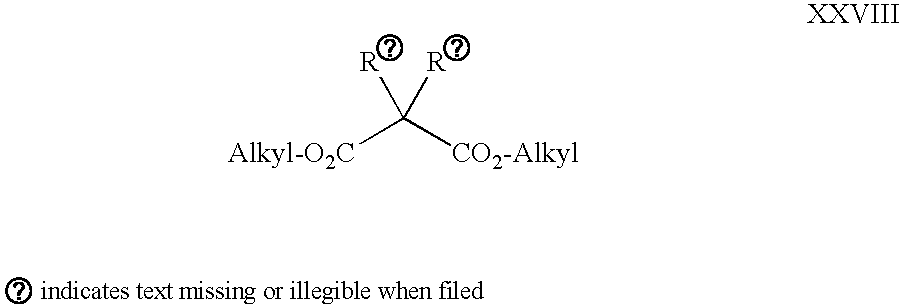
[Alkyl-O2C]C([CO2-Alkyl])([R])[R]
